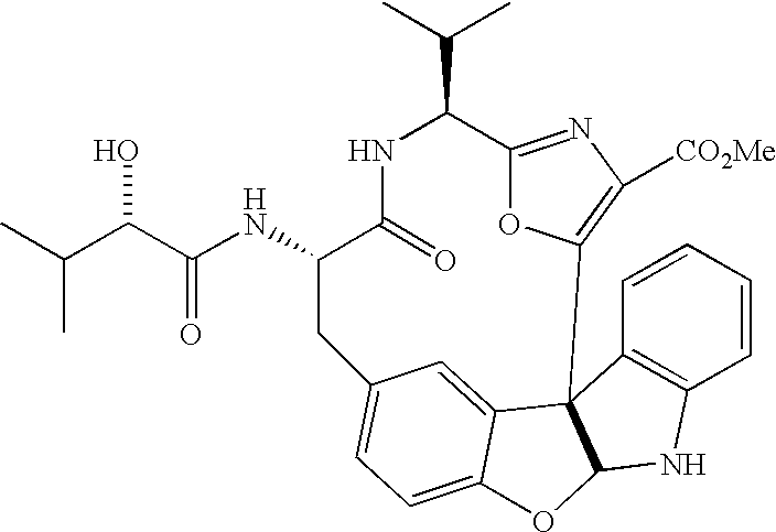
C1=CC=CC2=C1NC1C23C2=CC(=CC=C2O1)CC(NC(C(C(C)C)O)=O)C(=O)NC(C(C)C)C1=NC([CO2Me])=C3O1
